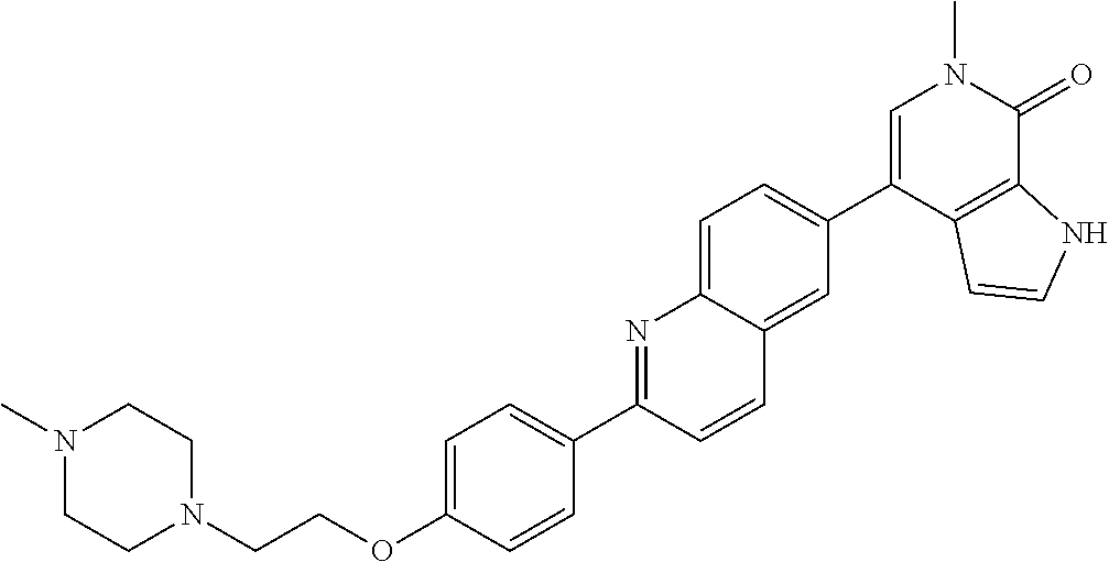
C(OC1=CC=C(C2=NC3=CC=C(C4=CN(C)C(=O)C5=C4C=CN5)C=C3C=C2)C=C1)CN1CCN(C)CC1
